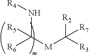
N(C([M]C([R2])([R3])[R7])([R6])[R5])[R4]
